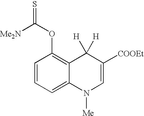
C1=CC=C2C(=C1OC([Me2N])=S)C([H])([H])C([COOEt])=CN2[Me]
